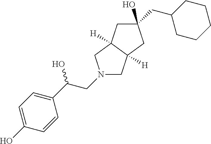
C1(O)=CC=C(C(CN2CC3([H])C([H])(C2)CC(O)(CC2CCCCC2)C3)O)C=C1
